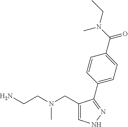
C1=C(CN(CCN)C)C(C2=CC=C(C(N(CC)C)=O)C=C2)=NN1
